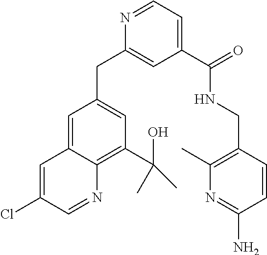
C1=C2C(=C(C(O)(C)C)C=C1CC1=CC(C(NCC3=C(C)N=C(N)C=C3)=O)=CC=N1)N=CC(Cl)=C2
